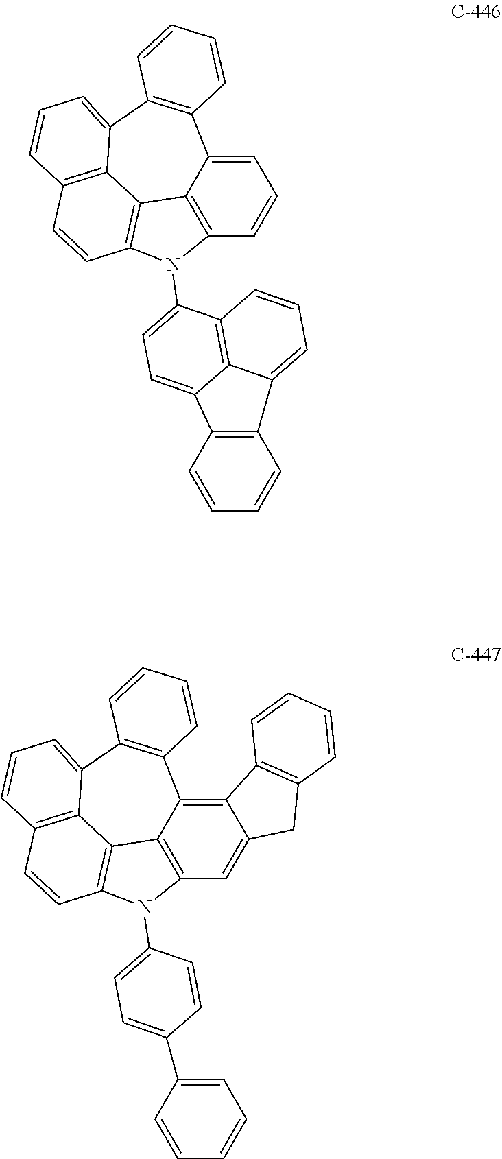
C12=C3C=CC4=C1C(=CC=C4)C1=C(C4=CC=CC(=C24)N3C2=CC=C3C4=C2C=CC=C4C2=C3C=CC=C2)C=CC=C1.C12=C3C=CC4=C1C(=CC=C4)C1=C(C4=C5C(=CC(=C24)N3C2=CC=C(C3=CC=CC=C3)C=C2)CC2=C5C=CC=C2)C=CC=C1
